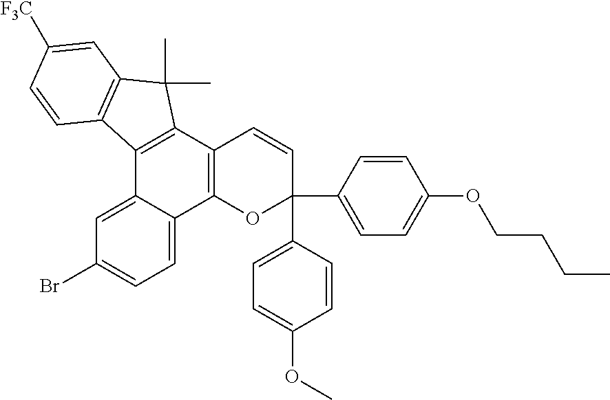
C1=CC(C2(C3=CC=C(OCCCC)C=C3)C=CC3=C(O2)C2=CC=C(Br)C=C2C2=C3C(C)(C)C3=C2C=CC([F3C])=C3)=CC=C1OC
